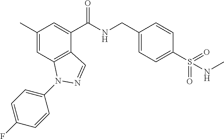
C1(C)=CC2=C(C(C(NCC3=CC=C(S(NC)(=O)=O)C=C3)=O)=C1)C=NN2C1=CC=C(F)C=C1
